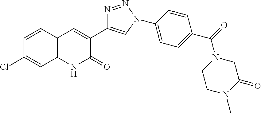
C1=C(Cl)C=CC2=C1NC(=O)C(C1=CN(C3=CC=C(C(N4CCN(C)C(=O)C4)=O)C=C3)N=N1)=C2
